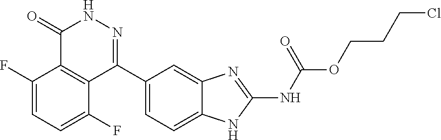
O(C(=O)NC1=NC2=CC(C3=NNC(=O)C4=C3C(F)=CC=C4F)=CC=C2N1)CCCCl
